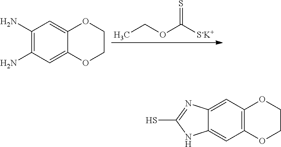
C1(N)=C(N)C=C2C(=C1)OCCO2.CCOC([S-K+])=S.C12=C(C=C3C(=C1)NC(S)=N3)OCCO2
